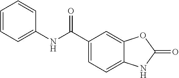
C1=CC=C(NC(C2=CC=C3C(=C2)OC(=O)N3)=O)C=C1
